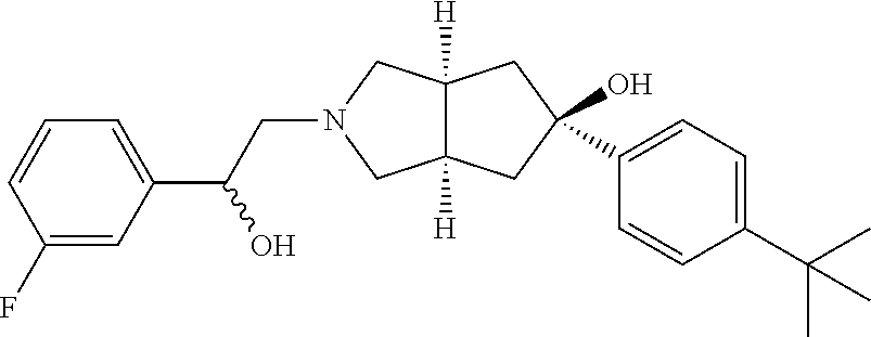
C1(F)=CC(C(CN2CC3([H])C([H])(C2)CC(O)(C2=CC=C(C(C)(C)C)C=C2)C3)O)=CC=C1
